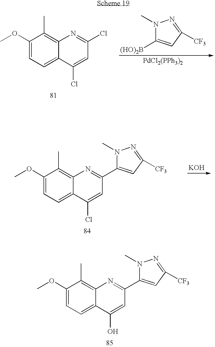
COC1=CC=C2C(=C1C)N=C(Cl)C=C2Cl.N1(C)C([(HO)2B])=CC([CF3])=N1.[PdCl2(PPh3)2].COC1=CC=C2C(=C1C)N=C(C1=CC([CF3])=NN1C)C=C2O.COC1=CC=C2C(=C1C)N=C(C1=CC([CF3])=NN1C)C=C2Cl.[KOH]
